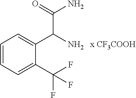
C1=CC=C(C(F)(F)F)C(C(C(N)=O)N)=C1
